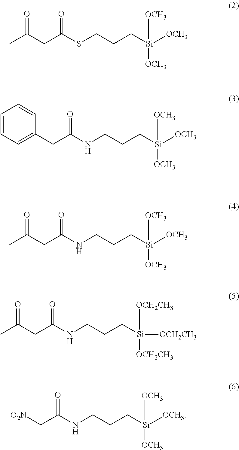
O=C(CC(SCCC[Si]([OCH3])([OCH3])[OCH3])=O)C.O=C(CC(NCCC[Si]([OCH3])([OCH3])[OCH3])=O)C.C1(CC(NCCC[Si]([OCH3])([OCH3])[OCH3])=O)=CC=CC=C1.O=C(CC(NCCC[Si]([OCH2CH3])([OCH2CH3])[OCH2CH3])=O)C.[O2N]CC(NCCC[Si]([OCH3])([OCH3])[OCH3])=O
